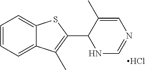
C1=CC=C2C(=C1)SC(C1NC=NC=C1C)=C2C.Cl
